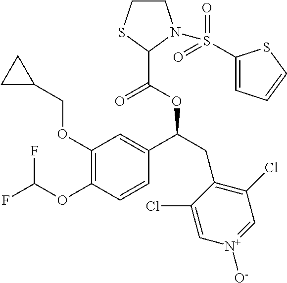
C1(OCC2CC2)=C(OC(F)F)C=CC(C(CC2=C(Cl)C=[N+]([O-])C=C2Cl)OC(=O)C2N(S(C3=CC=CS3)(=O)=O)CCS2)=C1
